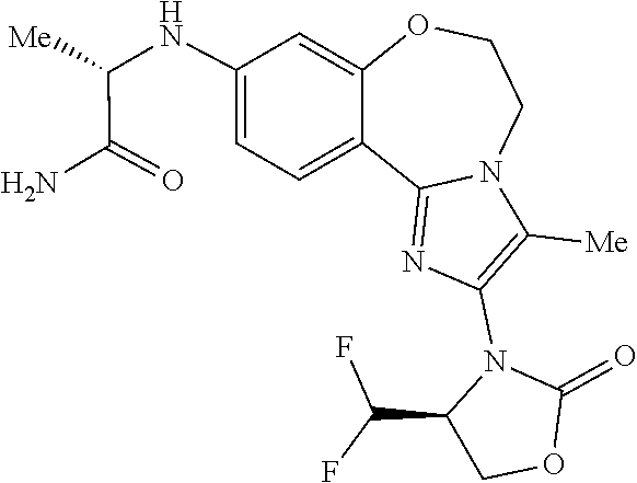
C1(=O)OCC(C(F)F)N1C1=C([Me])N2C(=N1)C1=CC=C(NC(C(N)=O)[Me])C=C1OCC2
